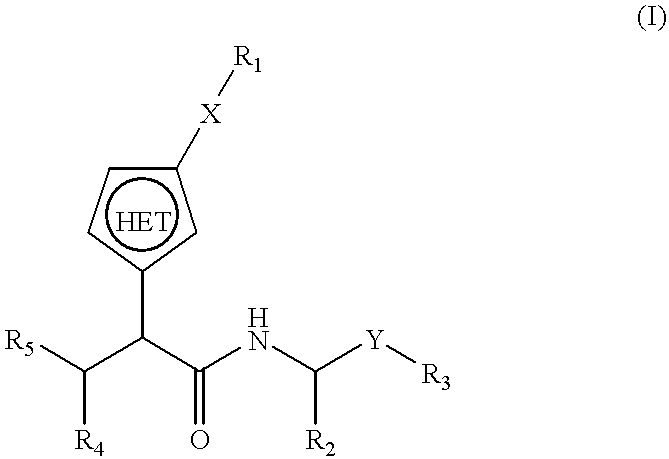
c1(C(C([R5])[R4])C(NC([Y][R3])[R2])=O)cc([X][R1])cc1
